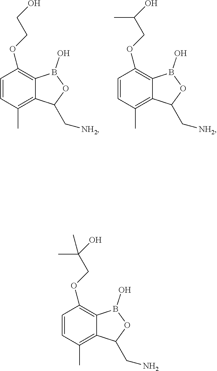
C1=CC(C)=C2C(=C1OCCO)B(O)OC2C[NH2].C1=CC(C)=C2C(=C1OCC(O)C)B(O)OC2C[NH2].C1=CC(C)=C2C(=C1OCC(C)(C)O)B(O)OC2CN
